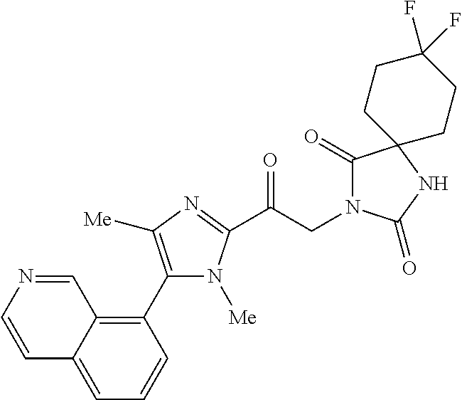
C1(C2=C3C(=CC=C2)C=CN=C3)=C([Me])N=C(C(CN2C(=O)C3(NC2=O)CCC(F)(F)CC3)=O)N1[Me]
